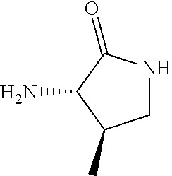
C1NC(=O)C(N)C1C
